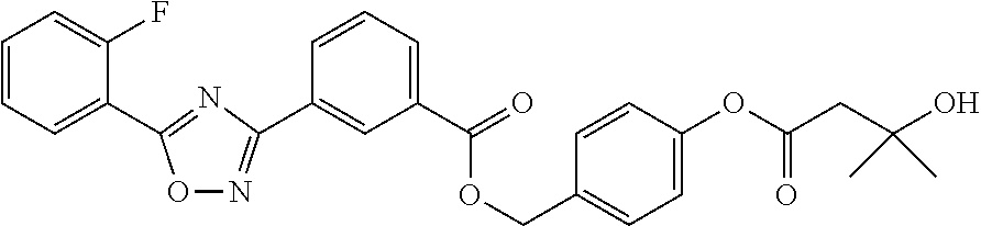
O1N=C(C2=CC(C(=O)OCC3=CC=C(OC(CC(O)(C)C)=O)C=C3)=CC=C2)N=C1C1=CC=CC=C1F
